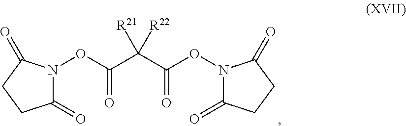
C1(=O)N(OC(=O)C(C(=O)ON2C(=O)CCC2=O)([R21])[R22])C(=O)CC1
